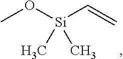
C=C[Si](OC)(C)C
